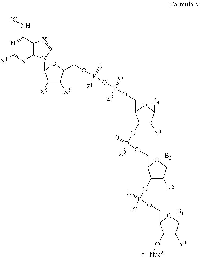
C1(OP(=O)(OCC2C(OP([Z9])(=O)OCC3C(O[Nuc2])C([Y3])C([B1])O3)C([Y2])C([B2])O2)[Z8])C([Y1])C([B3])OC1COP(OP(=O)([Z1])OCC1C([X5])C([X6])C(N2C3=C(C(N[X3])=NC([X4])=N3)[X1]=C2)O1)([Z7])=O
